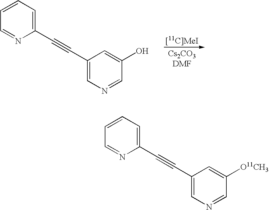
C1=CC=C(C#CC2=CN=CC(O)=C2)N=C1.C1=CC=C(C#CC2=CN=CC([O11CH3])=C2)N=C1
